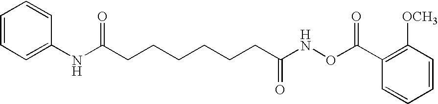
N(C(CCCCCCC(NOC(C1=C([OCH3])C=CC=C1)=O)=O)=O)C1=CC=CC=C1
